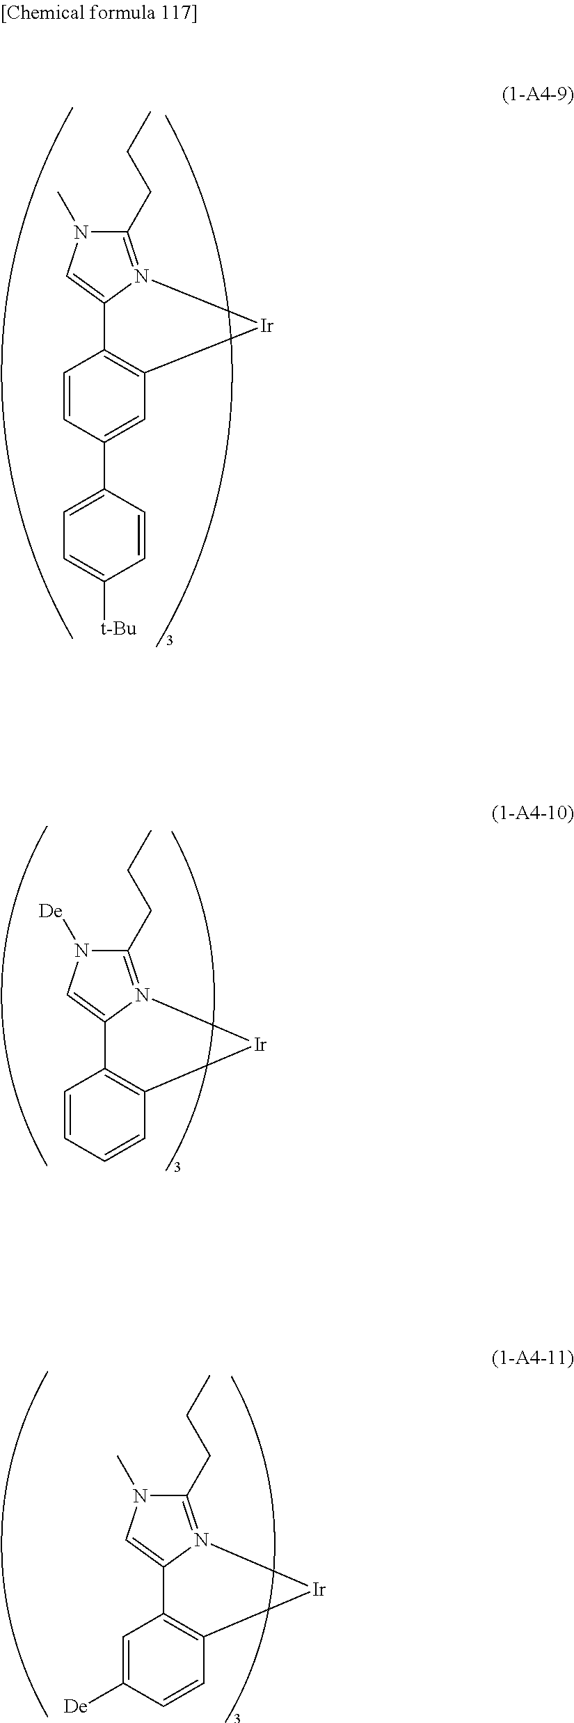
C1(CCC)=N2C(=CN1C)C1=C([Ir]2)C=C(C2=CC=C([t-Bu])C=C2)C=C1.C1(CCC)=N2C(=CN1[De])C1=C([Ir]2)C=CC=C1.C1(CCC)=N2C(=CN1C)C1=C([Ir]2)C=CC([De])=C1
